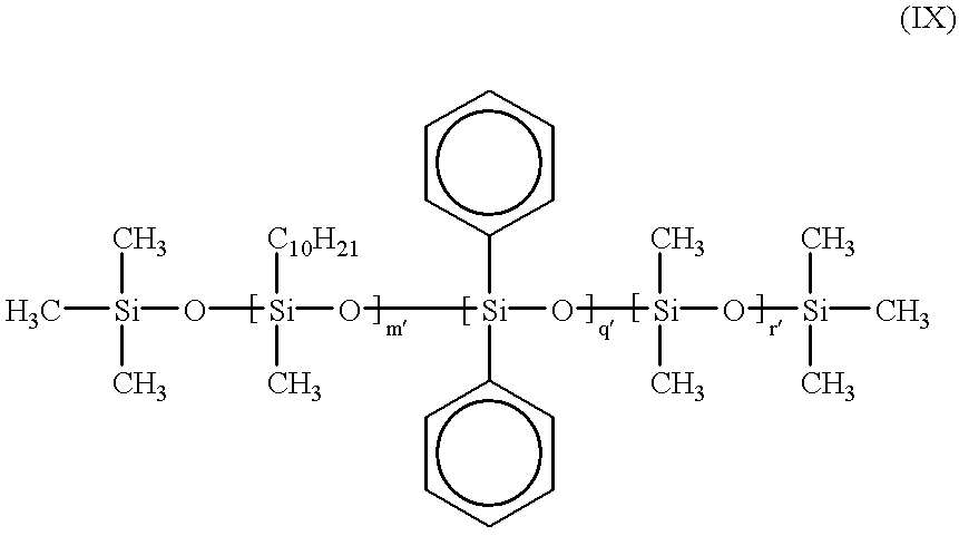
C[Si](O[Si](O[Si](O[Si](O[Si](C)(C)C)(C)C)(c1ccccc1)c1ccccc1)([C10H21])C)(C)C
